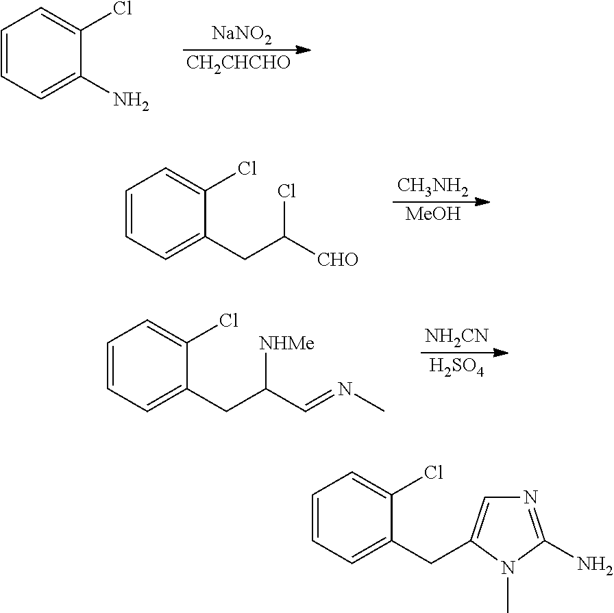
C1=CC=C(N)C(Cl)=C1.[NaNO2].[CH2CHCHO].C1=CC=C(CC([CHO])Cl)C(Cl)=C1.[CH3NH2].[MeOH].C1=CC=C(CC(C=NC)[NHMe])C(Cl)=C1.[NH2CN].[H2SO4].C1=CC=C(CC2=CN=C(N)N2C)C(Cl)=C1
